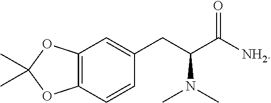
C1=C(CC(C([NH2])=O)N(C)C)C=CC2=C1OC(C)(C)O2
